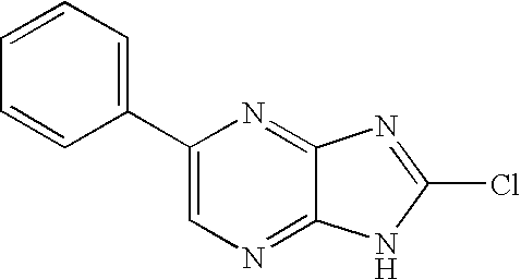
C1=CC=CC(C2=CN=C3C(=N2)N=C(Cl)N3)=C1
